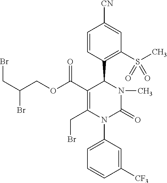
C1(C(OCC(CBr)Br)=O)=C(CBr)N(C2=CC=CC([CF3])=C2)C(=O)N(C)C1C1=C(S(C)(=O)=O)C=C([CN])C=C1
